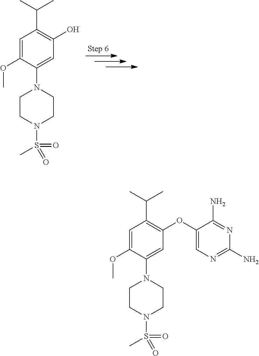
C1=C(OC)C(N2CCN(S(=O)(=O)C)CC2)=CC(OC2=CN=C(N)N=C2N)=C1C(C)C.C1=C(OC)C(N2CCN(S(=O)(=O)C)CC2)=CC(O)=C1C(C)C
